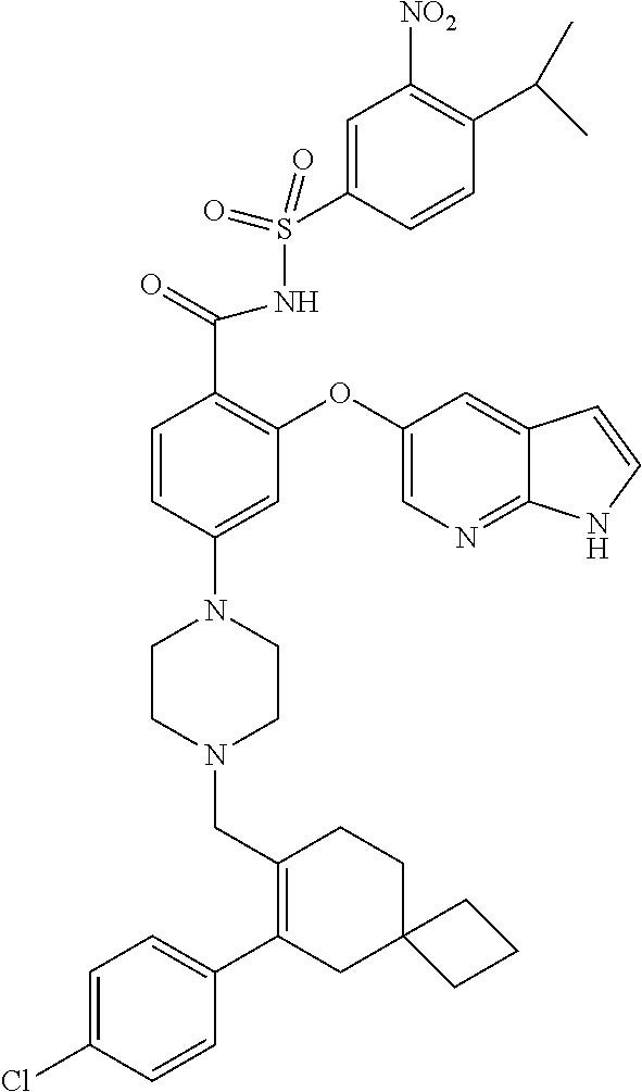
C1(C2=CC=C(Cl)C=C2)=C(CN2CCN(C3=CC(OC4=CN=C5C(=C4)C=CN5)=C(C(=O)NS(=O)(=O)C4=CC([NO2])=C(C(C)C)C=C4)C=C3)CC2)CCC2(C1)CCC2
